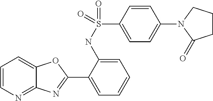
C1=CN=C2C(=C1)OC(C1=CC=CC=C1NS(C1=CC=C(N3C(=O)CCC3)C=C1)(=O)=O)=N2
